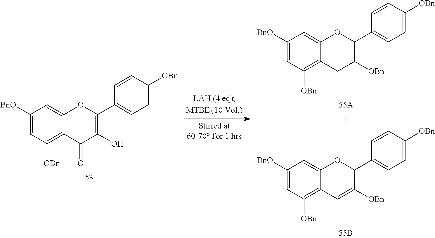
C1([BnO])=CC([OBn])=C2C(=C1)OC(C1=CC=C([OBn])C=C1)=C(O)C2=O.C1([BnO])=CC([OBn])=C2C(=C1)OC(C1=CC=C([OBn])C=C1)=C([OBn])C2.C1([BnO])=CC([OBn])=C2C(=C1)OC(C1=CC=C([OBn])C=C1)C([OBn])=C2
